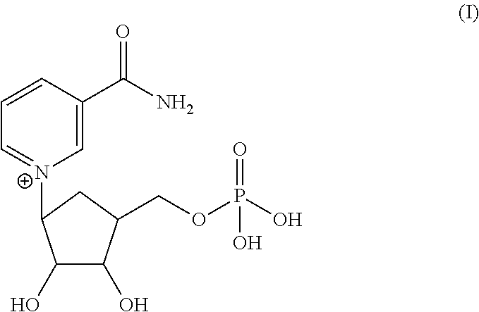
C1=C(C(N)=O)C=CC=[N+]1C1C(O)C(O)C(COP(O)(=O)O)C1
